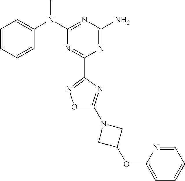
C1=CC=CC(N(C2=NC(N)=NC(C3=NOC(N4CC(OC5=CC=CC=N5)C4)=N3)=N2)C)=C1
